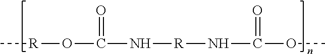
C[R]OC(N[R]NC(OC)=O)=O
